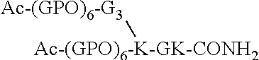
[Ac-(GPO)6-K-GK-CONH2][Ac-(GPO)6-G3]
